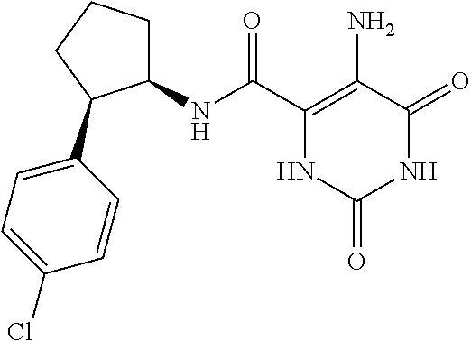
C1(NC(C2=C(N)C(=O)NC(=O)N2)=O)CCCC1C1=CC=C(Cl)C=C1
